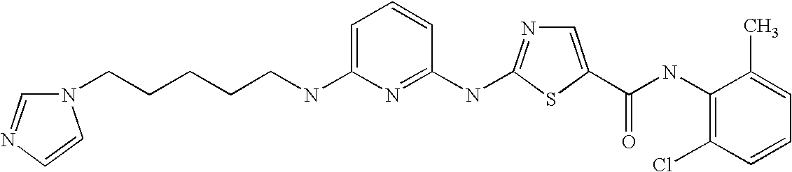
C1=CC(NC2=NC=C(C(NC3=C(Cl)C=CC=C3C)=O)S2)=NC(NCCCCCN2C=NC=C2)=C1
